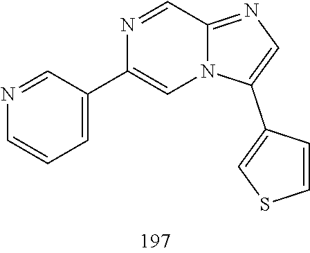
N1=CC2=NC=C(C3=CSC=C3)N2C=C1C1=CC=CN=C1
